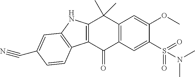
C12=C(C(=O)C3=C(C1(C)C)C=C(OC)C(S(N(C)C)(=O)=O)=C3)C1=C(N2)C=C(C#N)C=C1
